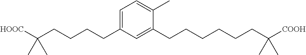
C1=C(CCCCC([HOOC])(C)C)C=C(CCCCCCC([COOH])(C)C)C(C)=C1
